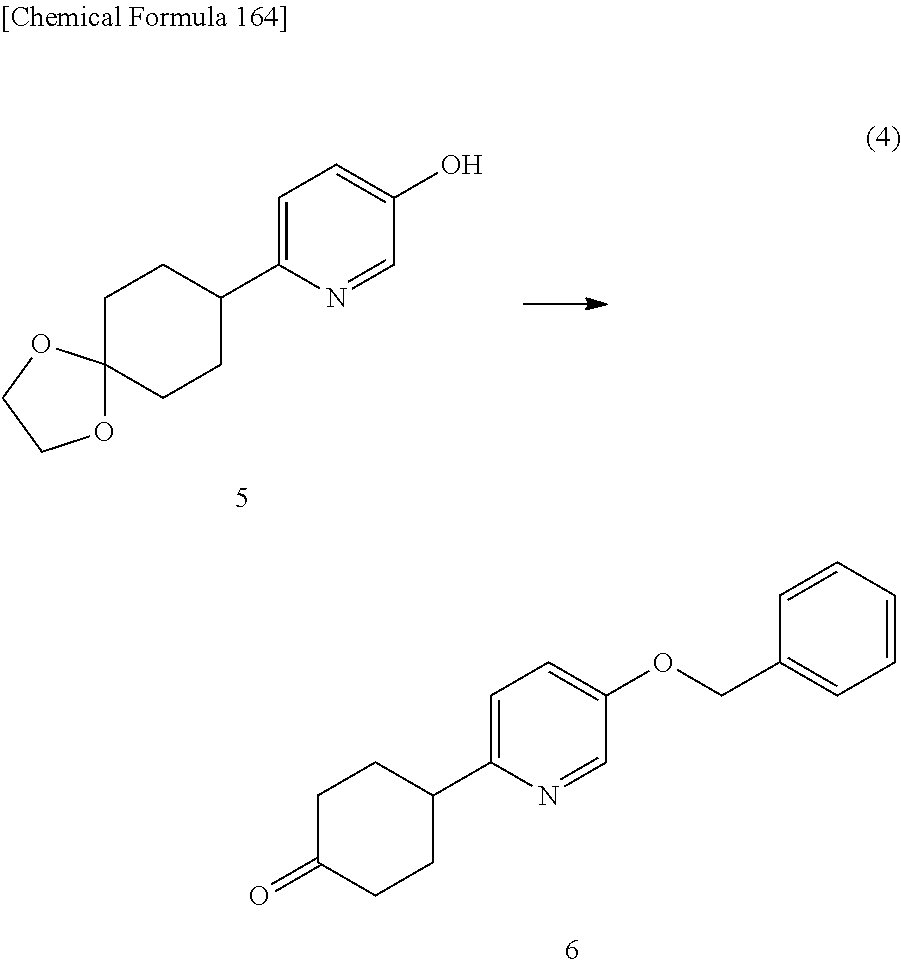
C1=C(C2CCC3(CC2)OCCO3)N=CC(O)=C1.C1=C(C2CCC(=O)CC2)N=CC(OCC2=CC=CC=C2)=C1
